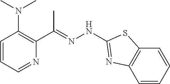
C1=CC(N(C)C)=C(C(=NNC2=NC3=C(C=CC=C3)S2)C)N=C1
